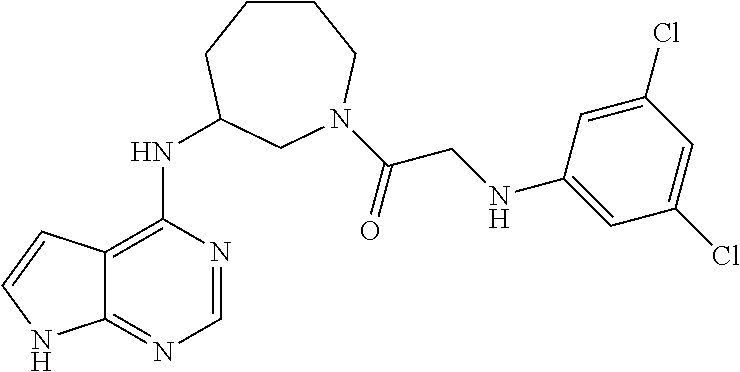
C1(Cl)=CC(Cl)=CC(NCC(=O)N2CC(NC3=C4C(=NC=N3)NC=C4)CCCC2)=C1
